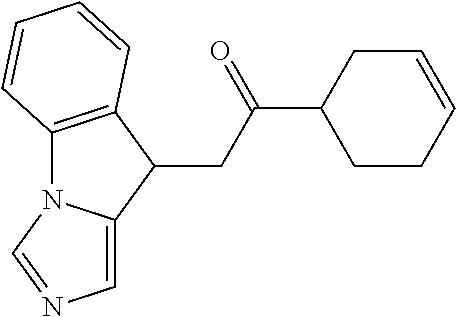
C1C=CCCC1C(=O)CC1C2=C(N3C1=CN=C3)C=CC=C2
